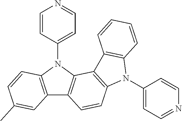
C12=C(N(C3=CC=NC=C3)C3=C1C=CC1=C3C3=C(N1C1=CC=NC=C1)C=CC=C3)C=CC(C)=C2
